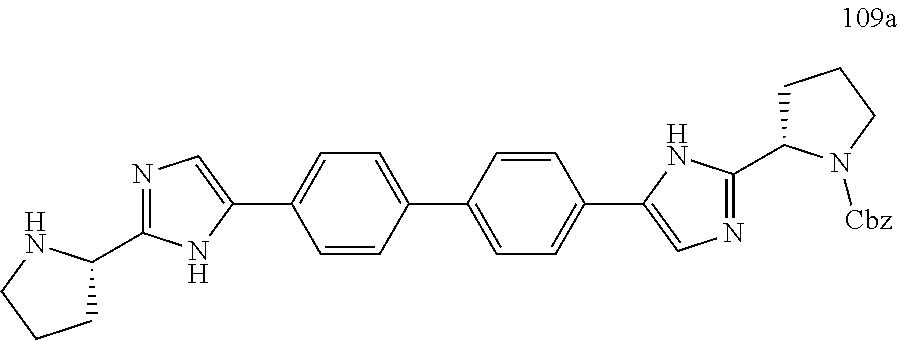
C1(C2=CC=C(C3=CN=C(C4CCCN4[Cbz])N3)C=C2)=CC=C(C2=CN=C(C3CCCN3)N2)C=C1
